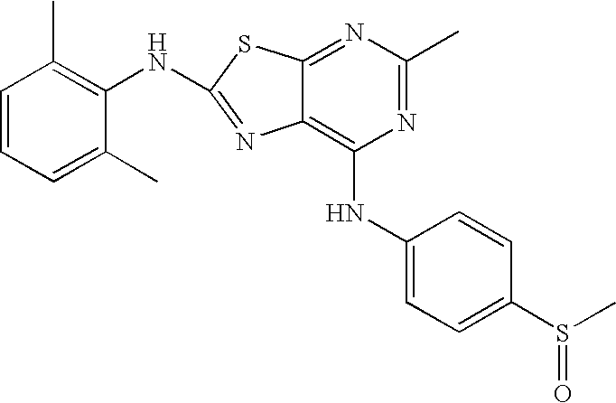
C1=CC=C(C)C(NC2=NC3=C(NC4=CC=C(S(C)=O)C=C4)N=C(C)N=C3S2)=C1C
